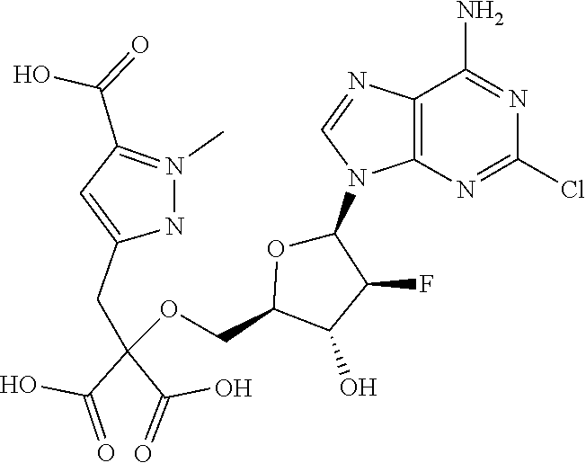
C12=C(N=C(Cl)N=C1N)N(C1OC(COC(CC3=CC(C(=O)O)=N(C)N3)(C(O)=O)C(=O)O)C(O)C1F)C=N2
